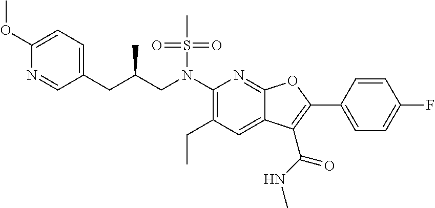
C1(N(CC(CC2=CC=C(OC)N=C2)C)S(C)(=O)=O)=C(CC)C=C2C(=N1)OC(C1=CC=C(F)C=C1)=C2C(NC)=O
